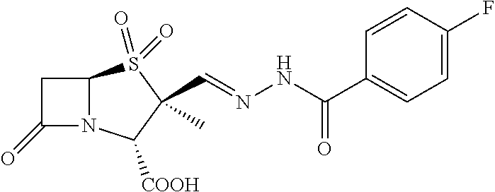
C12N(C([COOH])C(C)(C=NNC(=O)C3=CC=C(F)C=C3)S1(=O)=O)C(=O)C2
